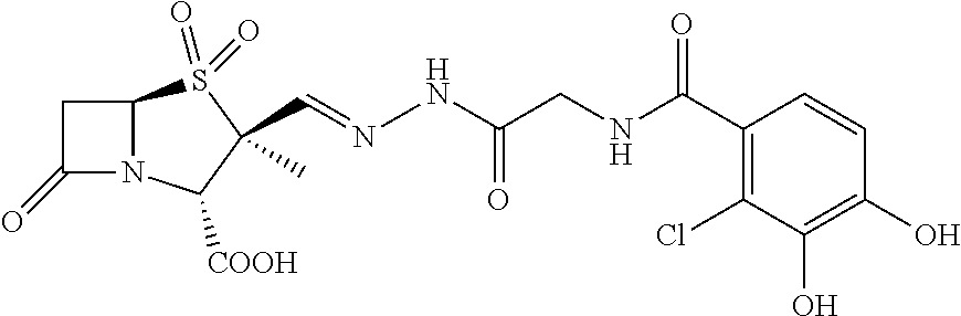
C(C1(C)S(=O)(=O)C2N(C1[COOH])C(=O)C2)=NNC(=O)CNC(C1=C(Cl)C(O)=C(O)C=C1)=O
